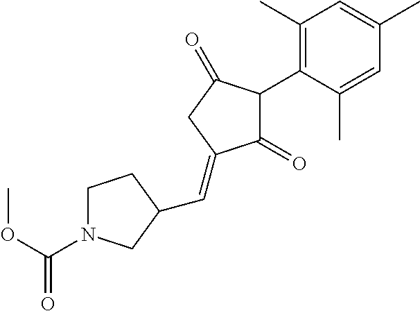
C1(=O)C(C2=C(C)C=C(C)C=C2C)C(=O)CC1=CC1CN(C(OC)=O)CC1
